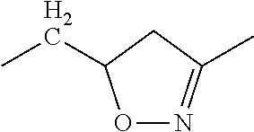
O1N=C(C)CC1CC
